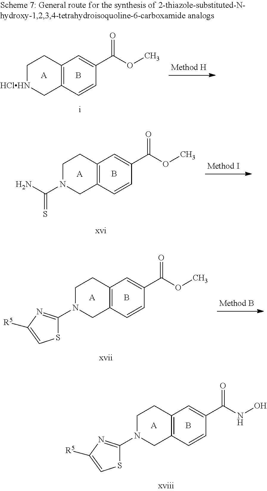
C12=C(C=CC(C(OC)=O)=C1)C[HClHN]CC2.B.[A].C12=C(C=CC(C(OC)=O)=C1)CN(C(N)=S)CC2.B.[A].C12=C(C=CC(C(OC)=O)=C1)CN(C1=NC([R5])=CS1)CC2.B.[A].C12=C(C=CC(C(NO)=O)=C1)CN(C1=NC([R5])=CS1)CC2.B.[A]
